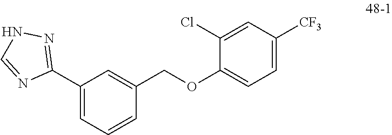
C1=CC=C(C2=NNC=N2)C=C1COC1=CC=C([CF3])C=C1Cl
